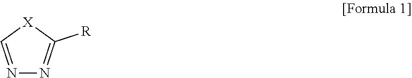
N1=C[X]C([R])=N1
